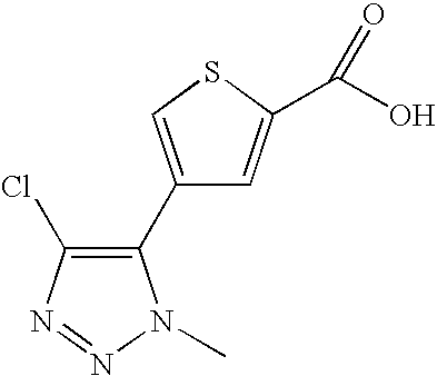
C1(C2=C(Cl)N=NN2C)=CSC(C(O)=O)=C1
